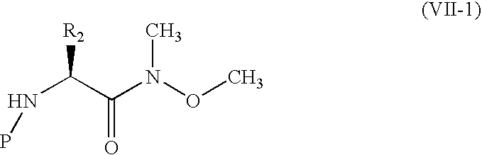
CON(C(C(NP)[R2])=O)C
